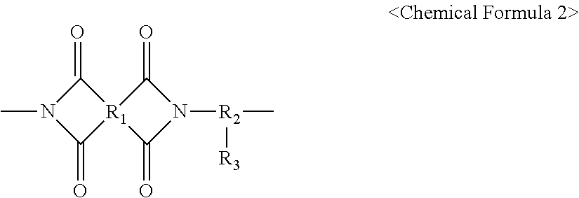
C1(=O)N(C)C(=O)[R1]12C(=O)N([R2](C)[R3])C2=O
